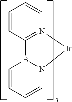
C12=N([Ir]N3B1C=CC=C3)C=CC=C2
